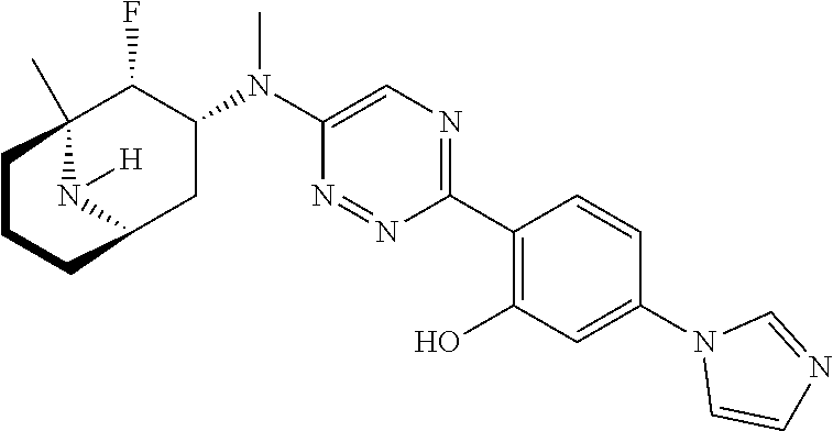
C1(C2=C(O)C=C(N3C=CN=C3)C=C2)=NC=C(N(C2C(F)C3(C)N([H])C(C2)CCC3)C)N=N1
